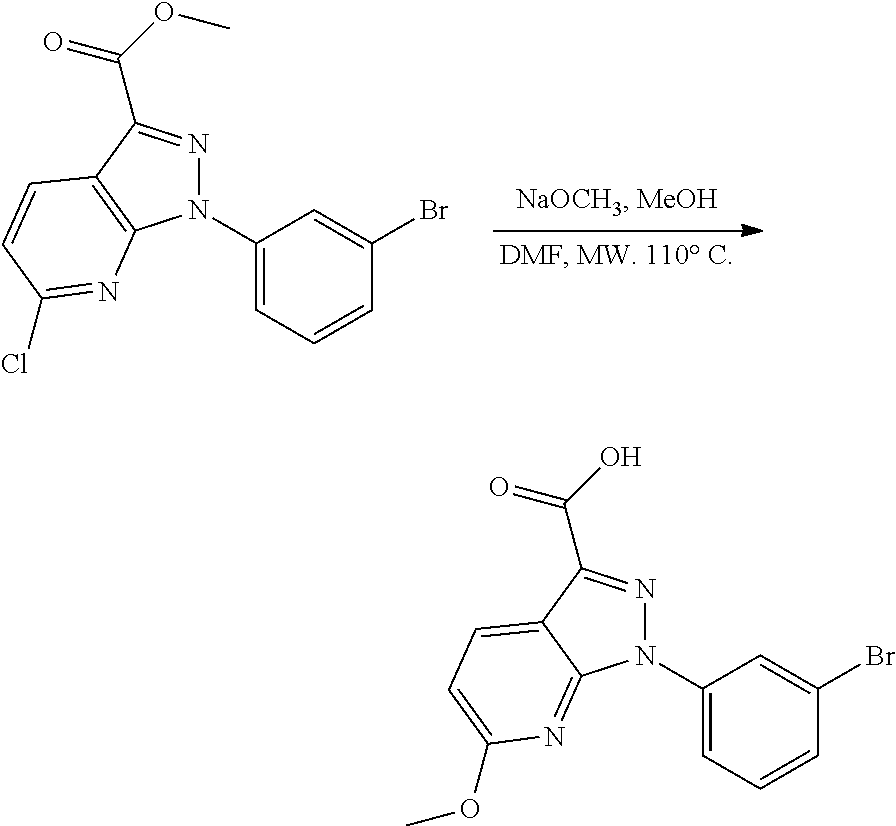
C1(N2N=C(C(OC)=O)C3=C2N=C(Cl)C=C3)=CC=CC(Br)=C1.C1(N2N=C(C(O)=O)C3=CC=C(OC)N=C23)=CC=CC(Br)=C1
